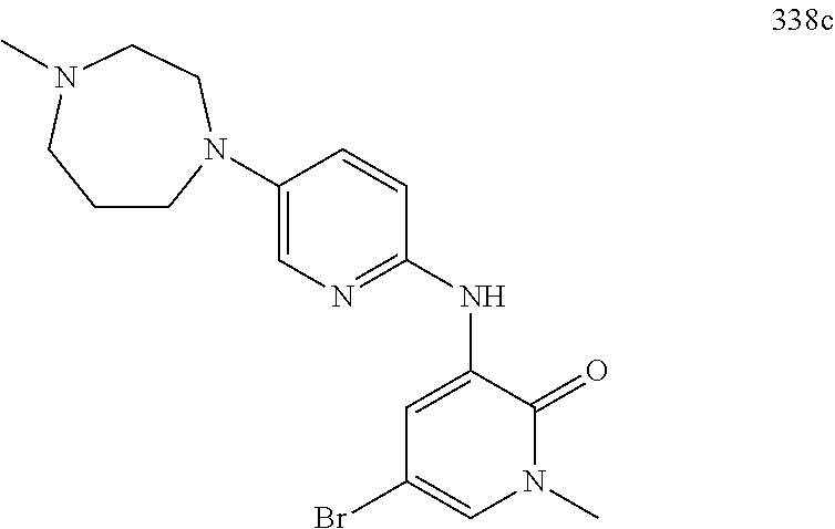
C1(N2CCCN(C)CC2)=CN=C(NC2=CC(Br)=CN(C)C2=O)C=C1
